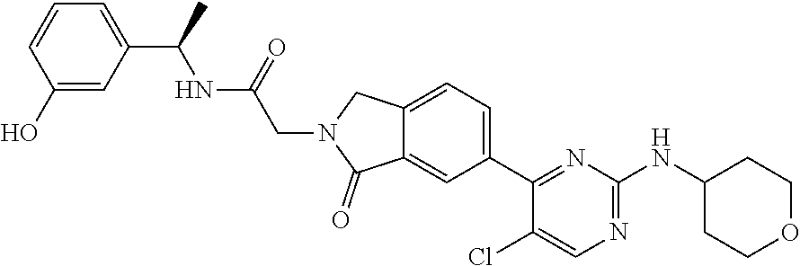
C1(C2=CC=C3C(=C2)C(=O)N(CC(NC(C2=CC=CC(O)=C2)C)=O)C3)=NC(NC2CCOCC2)=NC=C1Cl
